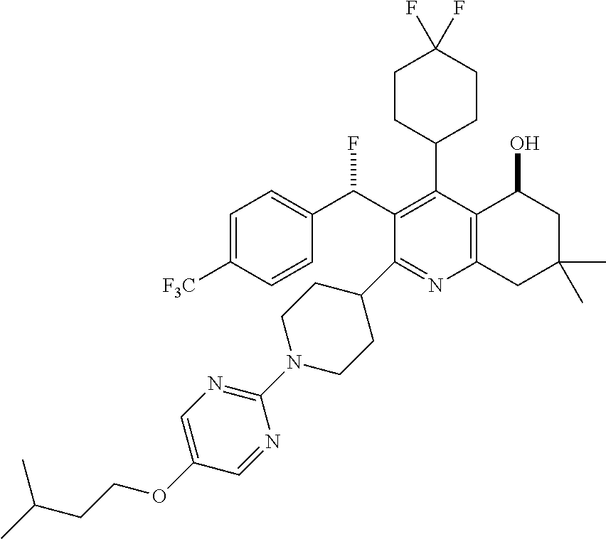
C1=C([F3C])C=CC(C(C2=C(C3CCC(F)(F)CC3)C3=C(N=C2C2CCN(C4=NC=C(OCCC(C)C)C=N4)CC2)CC(C)(C)CC3O)F)=C1
